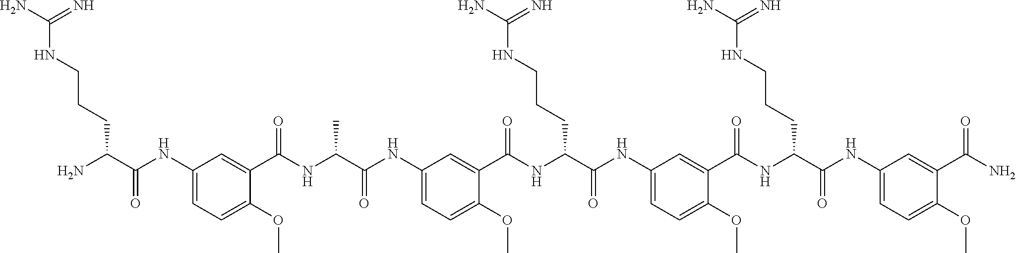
C1(NC(C(N)CCCNC(N)=N)=O)=CC=C(OC)C(C(NC(C(NC2=CC=C(OC)C(C(NC(C(NC3=CC=C(OC)C(C(NC(C(NC4=CC=C(OC)C(C(N)=O)=C4)=O)CCCNC(N)=N)=O)=C3)=O)CCCNC(N)=N)=O)=C2)=O)C)=O)=C1
